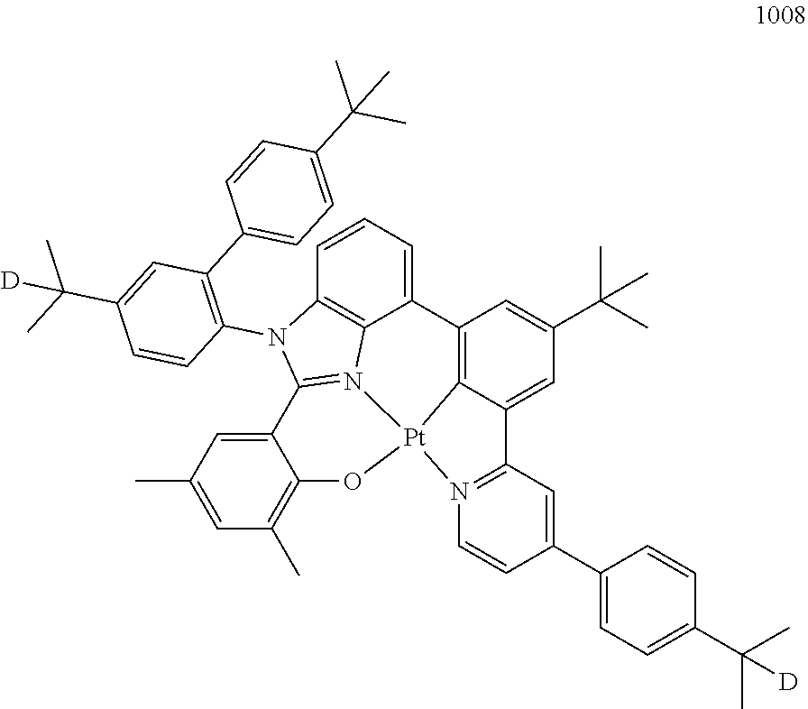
C12=C3C(=CC(C(C)(C)C)=C1)C1=N(C=CC(C4=CC=C(C(C)(C)[D])C=C4)=C1)[Pt]31N3=C(N(C4=C(C5=CC=C(C(C)(C)C)C=C5)C=C(C(C)(C)[D])C=C4)C4=C3C2=CC=C4)C2=CC(C)=CC(C)=C2O1
